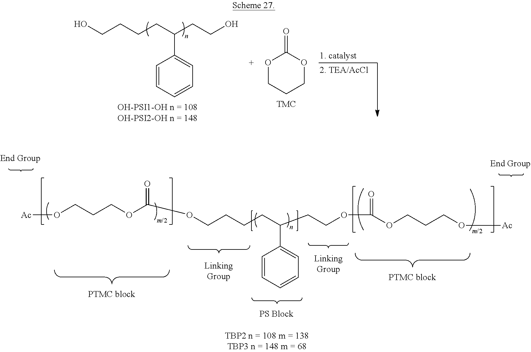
O1CCCOC1=O.OCCCCC(CCO)C1=CC=CC=C1.O(CCCOC(OCCCCC(CCOC(OCCCO[Ac])=O)C1=CC=CC=C1)=O)[Ac]
